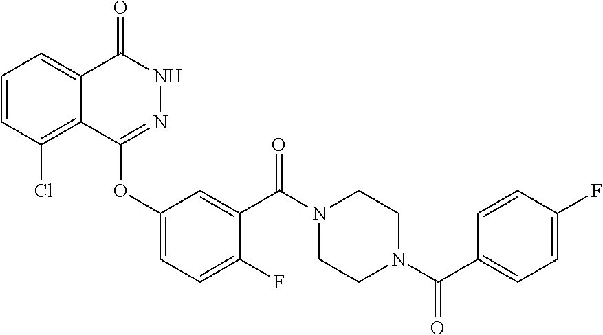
C1=CC(Cl)=C2C(=C1)C(=O)NN=C2OC1=CC=C(F)C(C(N2CCN(C(C3=CC=C(F)C=C3)=O)CC2)=O)=C1
